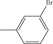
C1=CC=C(Br)C=C1C
